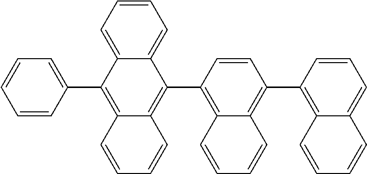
C1=CC=C2C(=C1)C(C1=C3C(=C(C4=C5C(=CC=C4)C=CC=C5)C=C1)C=CC=C3)=C1C(=C2C2=CC=CC=C2)C=CC=C1
